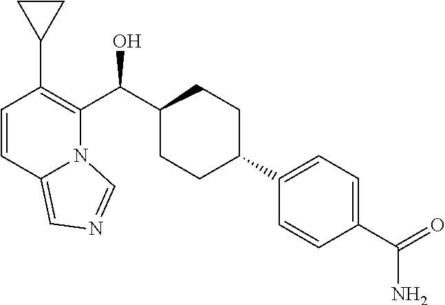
C1=C(C(N)=O)C=CC(C2CCC(C(C3=C(C4CC4)C=CC4=CN=CN34)O)CC2)=C1
